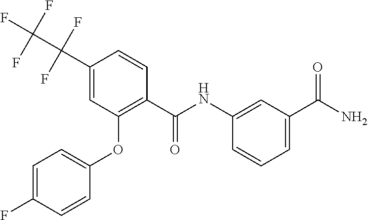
NC(=O)C1=CC=CC(NC(C2=C(OC3=CC=C(F)C=C3)C=C(C(C(F)(F)F)(F)F)C=C2)=O)=C1
